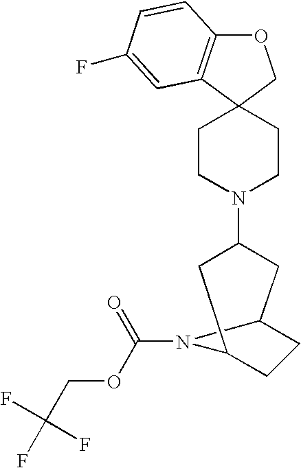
O1C2=C(C3(C1)CCN(C1CC4CCC(C1)N4C(=O)OCC(F)(F)F)CC3)C=C(F)C=C2
